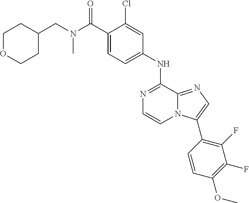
C1(NC2=NC=CN3C2=NC=C3C2=C(F)C(F)=C(OC)C=C2)=CC=C(C(N(CC2CCOCC2)C)=O)C(Cl)=C1
